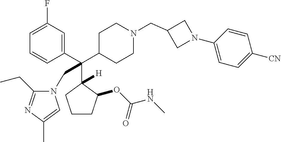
C1=C(F)C=C(C(C2CCN(CC3CN(C4=CC=C([CN])C=C4)C3)CC2)(C2([H])C(OC(NC)=O)CCC2)CN2C(CC)=NC(C)=C2)C=C1
